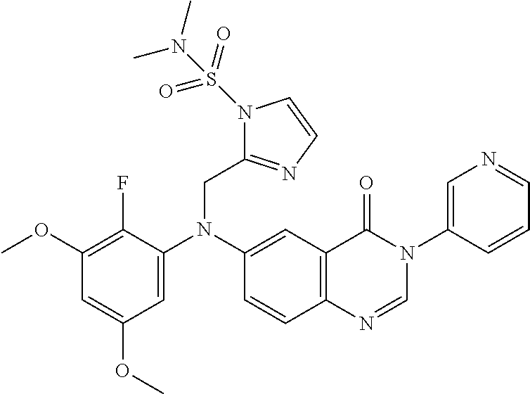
N1(S(N(C)C)(=O)=O)C(CN(C2=CC(OC)=CC(OC)=C2F)C2=CC3=C(C=C2)N=CN(C2=CN=CC=C2)C3=O)=NC=C1
